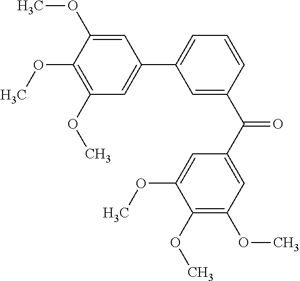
C1(OC)=C(OC)C(OC)=CC(C2=CC=CC(C(C3=CC(OC)=C(OC)C(OC)=C3)=O)=C2)=C1
